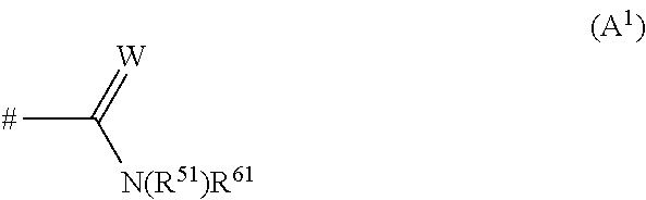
CC(=[W])[N(R51)R61]
